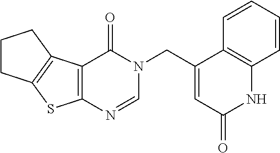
C1(=O)C=C(CN2C(=O)C3=C(N=C2)SC2=C3CCC2)C2=C(N1)C=CC=C2
